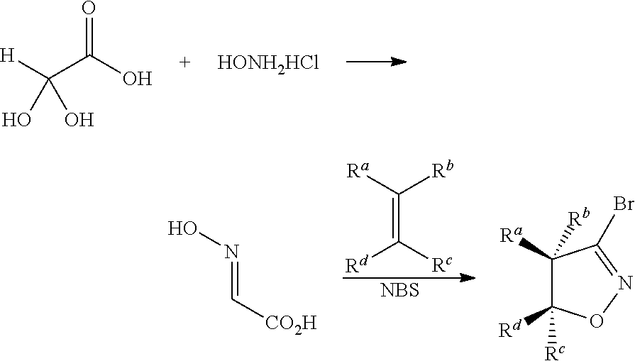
[NBS].C(=C([Rc])[Rd])([Ra])[Rb].N(=C[CO2H])O.O1N=C(Br)C([Ra])([Rb])C1([Rd])[Rc].O=C(O)C([H])(O)O.[HONH2HCl]
